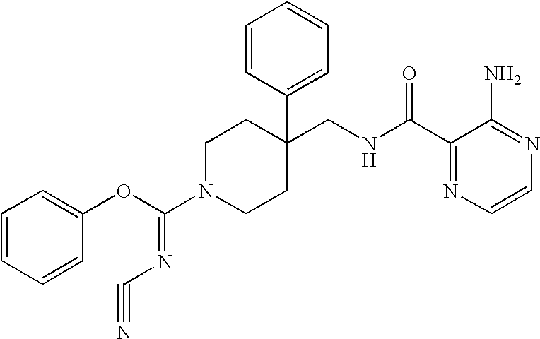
C1(CNC(C2=NC=CN=C2N)=O)(C2=CC=CC=C2)CCN(C(OC2=CC=CC=C2)=NC#N)CC1
